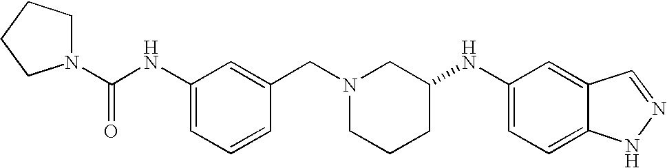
C12=CC(NC3CCCN(CC4=CC(NC(N5CCCC5)=O)=CC=C4)C3)=CC=C1NN=C2
